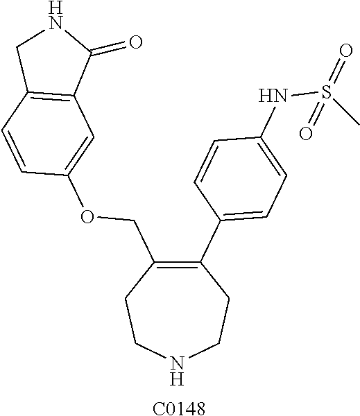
C1(C2=CC=C(NS(=O)(=O)C)C=C2)=C(COC2=CC3=C(C=C2)CNC3=O)CCNCC1.[C0148]
